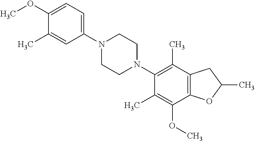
C1(OC)=CC=C(N2CCN(C3=C(C)C4=C(C(OC)=C3C)OC(C)C4)CC2)C=C1C
